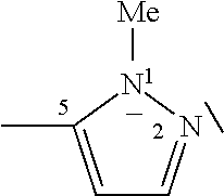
C1=C(C)[N1]([Me])N=C1
